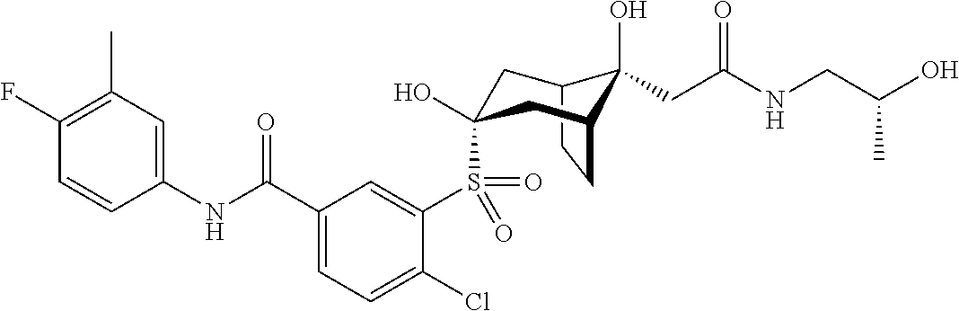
C1(F)=C(C)C=C(NC(C2=CC=C(Cl)C(S(=O)(=O)C3(O)CC4C(O)(CC(NCC(O)C)=O)C(CC4)C3)=C2)=O)C=C1
